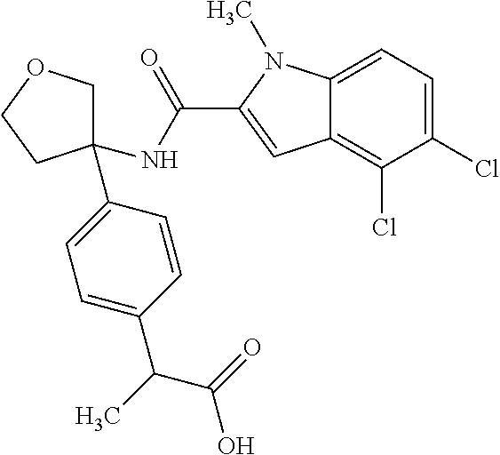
C1=C(C(C(O)=O)C)C=CC(C2(NC(=O)C3=CC4=C(Cl)C(Cl)=CC=C4N3C)COCC2)=C1
